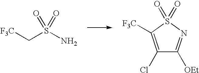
[F3C]CS(N)(=O)=O.C1(Cl)=C([F3C])S(=O)(=O)N=C1[OEt]
